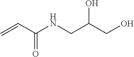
C=CC(NCC(CO)O)=O
